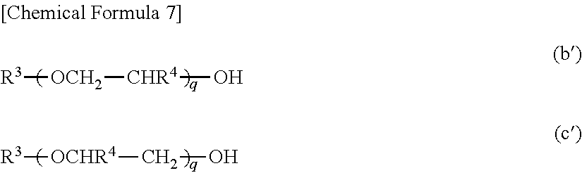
[R3][OCH2][CHR4]O.[R3][OCHR4]CO
